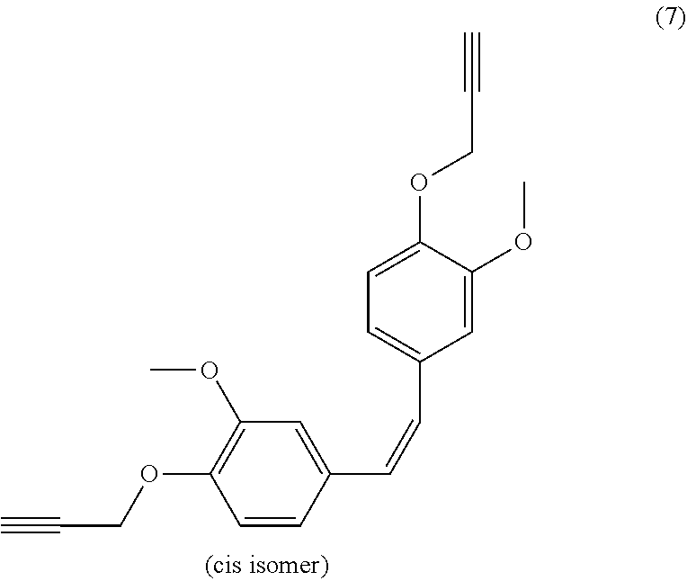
C1=CC(C=CC2=CC=C(OCC#C)C(OC)=C2)=CC(OC)=C1OCC#C
